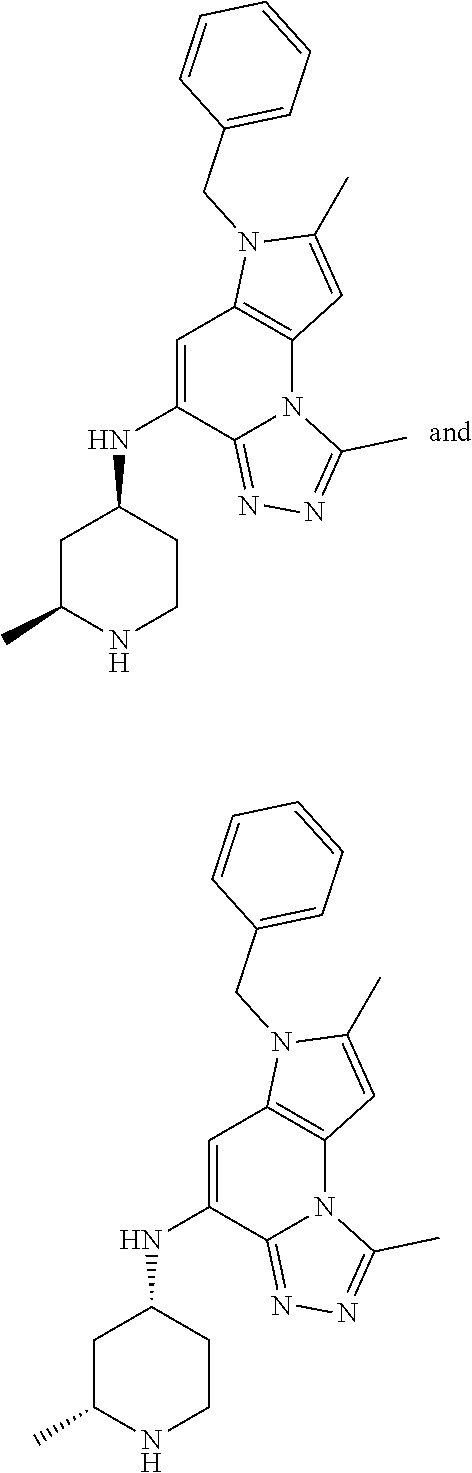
C1=C(NC2CC(C)NCC2)C2=NN=C(C)N2C2=C1N(CC1=CC=CC=C1)C(C)=C2.C1=C(NC2CC(C)NCC2)C2=NN=C(C)N2C2=C1N(CC1=CC=CC=C1)C(C)=C2
